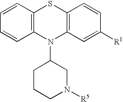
C1=CC=CC2=C1SC1=C(N2C2CCCN([R5])C2)C=C([R1])C=C1
